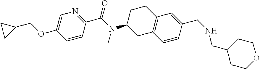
C1(C(N(C2CC3=C(CC2)C=C(CNCC2CCOCC2)C=C3)C)=O)=NC=C(OCC2CC2)C=C1
